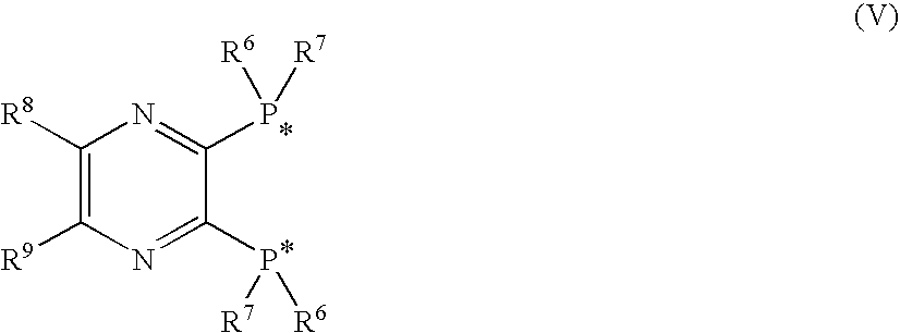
C1([R8])=C([R9])N=C(P([R7])[R6])C(P([R6])[R7])=N1
